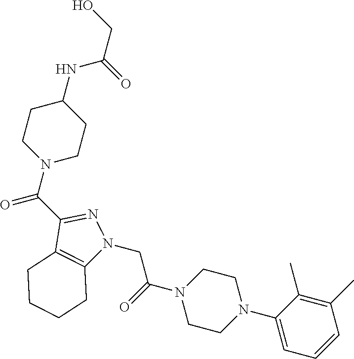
C(N1CCC(NC(CO)=O)CC1)(=O)C1=NN(CC(N2CCN(C3=CC=CC(C)=C3C)CC2)=O)C2=C1CCCC2
